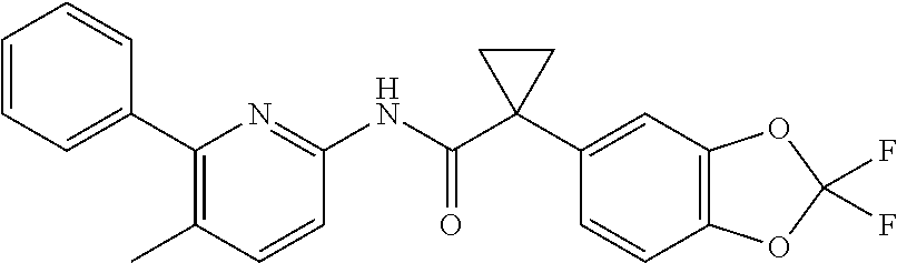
C1(C2=CC=CC=C2)=C(C)C=CC(NC(C2(C3=CC4=C(C=C3)OC(F)(F)O4)CC2)=O)=N1
